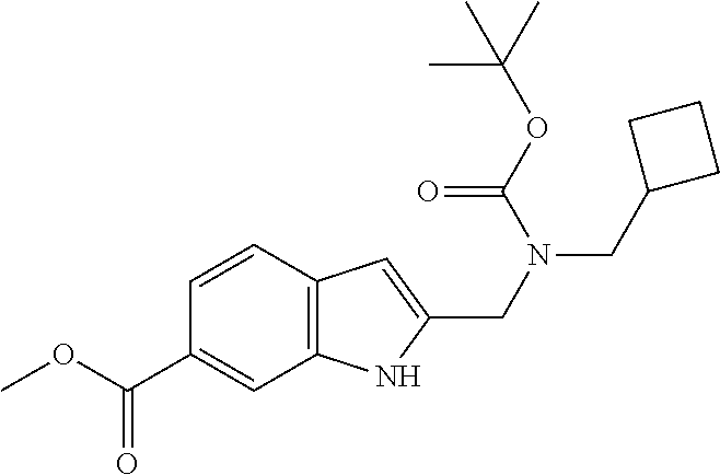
COC(=O)C1=CC2=C(C=C1)C=C(CN(CC1CCC1)C(=O)OC(C)(C)C)N2
